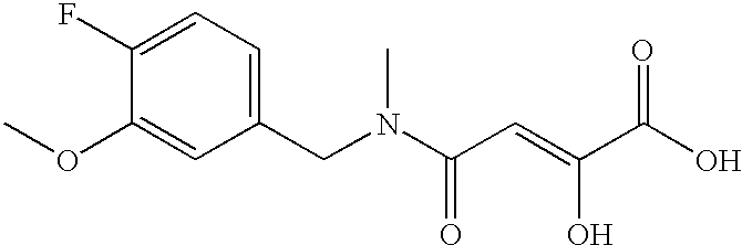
C1(OC)=CC(CN(C(C=C(C(O)=O)O)=O)C)=CC=C1F
